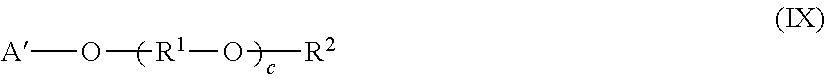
O([R1]O[R2])[A]
